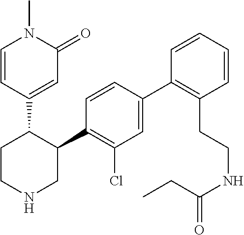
C1=CC(C2CCNCC2C2=C(Cl)C=C(C3=C(CCNC(CC)=O)C=CC=C3)C=C2)=CC(=O)N1C
